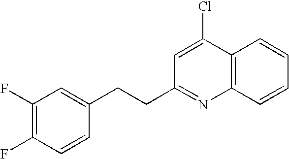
C12=C(C=CC=C1)N=C(CCC1=CC(F)=C(F)C=C1)C=C2Cl
